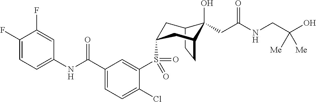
C1(F)=CC=C(NC(C2=CC=C(Cl)C(S(=O)(=O)C3CC4C(O)(CC(NCC(O)([Me])[Me])=O)C(CC4)C3)=C2)=O)C=C1F
